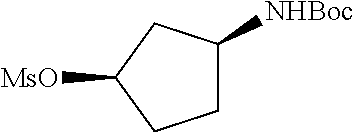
C1([NHBoc])CCC([MsO])C1
